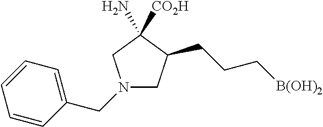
C1C(CCC[B(OH)2])C([CO2H])(N)CN1CC1=CC=CC=C1
